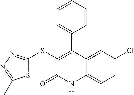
C1(SC2=NN=C(C)S2)=C(C2=CC=CC=C2)C2=CC(Cl)=CC=C2NC1=O
